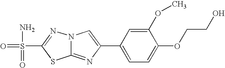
C12=NC(C3=CC=C(OCCO)C(OC)=C3)=CN1N=C(S(=O)(N)=O)S2
